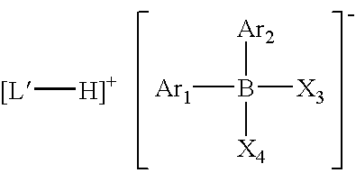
[Ar2]B([X3])([Ar1])[X4].[[L][H]+]
